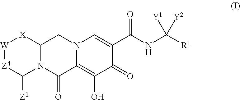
[W]1[Z4]C([Z1])N2C([X]1)CN1C(=C(O)C(=O)C(C(NC([R1])([Y2])[Y1])=O)=C1)C2=O
